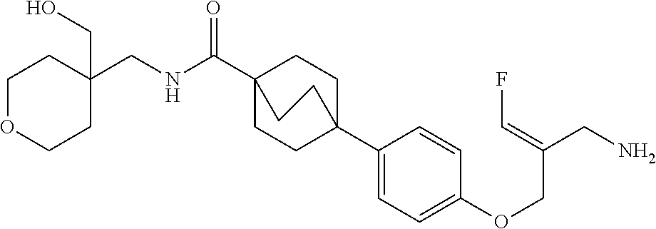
C1(C23CCC(C(NCC4(CO)CCOCC4)=O)(CC2)CC3)=CC=C(OCC(CN)=CF)C=C1
